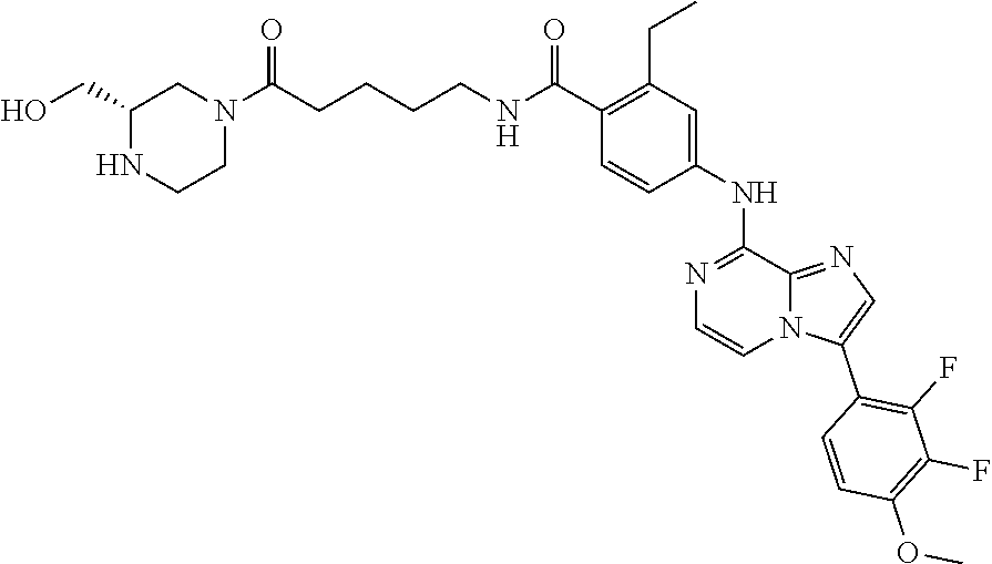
C(CCCCNC(C1=C(CC)C=C(NC2=NC=CN3C2=NC=C3C2=C(F)C(F)=C(OC)C=C2)C=C1)=O)(N1CC(CO)NCC1)=O
